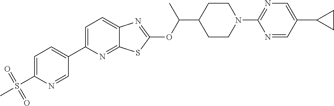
C1=C(C2=CC=C(S(=O)(=O)C)N=C2)N=C2C(=C1)N=C(OC(C1CCN(C3=NC=C(C4CC4)C=N3)CC1)C)S2
